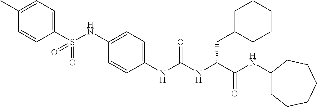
C1(S(NC2=CC=C(NC(NC(C(NC3CCCCCC3)=O)CC3CCCCC3)=O)C=C2)(=O)=O)=CC=C(C)C=C1
